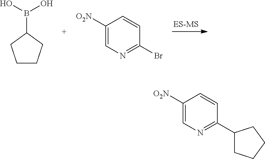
C1CCC(B(O)O)C1.C1([O2N])=CN=C(Br)C=C1.C1([O2N])=CN=C(C2CCCC2)C=C1
